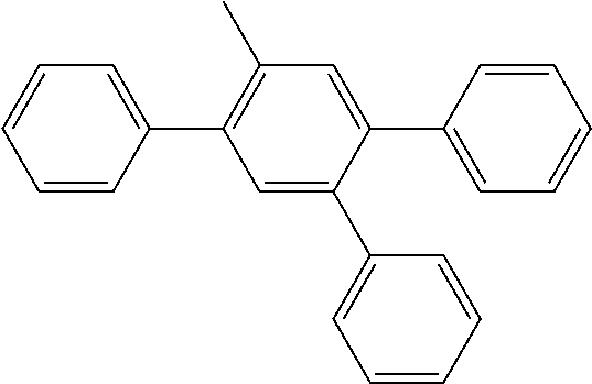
C1=CC(C2=C(C)C=C(C3=CC=CC=C3)C(C3=CC=CC=C3)=C2)=CC=C1
